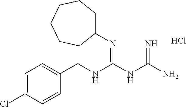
Cl.C(NC(NC(N)=N)=NC1CCCCCC1)C1=CC=C(Cl)C=C1
